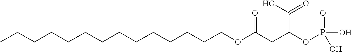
O=C(CC(OP(O)(=O)O)C(O)=O)OCCCCCCCCCCCCCC
